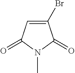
N1(C)C(=O)C(Br)=CC1=O
